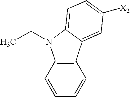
CCN1C2=CC=C([X2])C=C2C2=C1C=CC=C2
